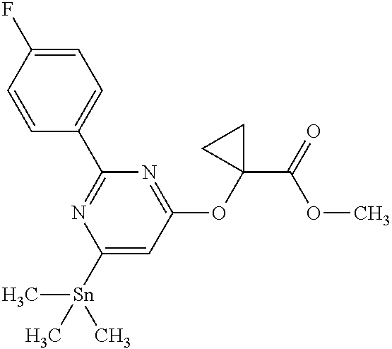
C1=CC(C2=NC([Sn](C)(C)C)=CC(OC3(C(=O)OC)CC3)=N2)=CC=C1F
